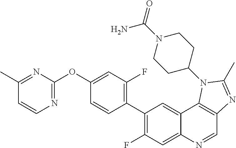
C1(C)=NC(OC2=CC(F)=C(C3=C(F)C=C4C(=C3)C3=C(C=N4)N=C(C)N3C3CCN(C(=O)N)CC3)C=C2)=NC=C1
